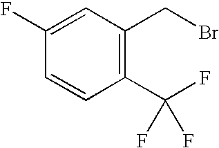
C1(F)=CC(CBr)=C(C(F)(F)F)C=C1
